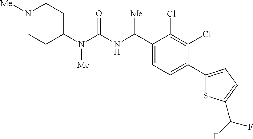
C1(N(C(NC(C2=CC=C(C3=CC=C(C(F)F)S3)C(Cl)=C2Cl)[Me])=O)[Me])CCN([Me])CC1
